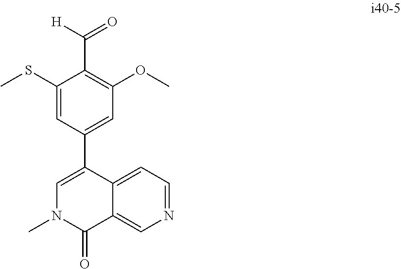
C1=C(C2=CN(C)C(=O)C3=CN=CC=C23)C=C(SC)C(C([H])=O)=C1OC
